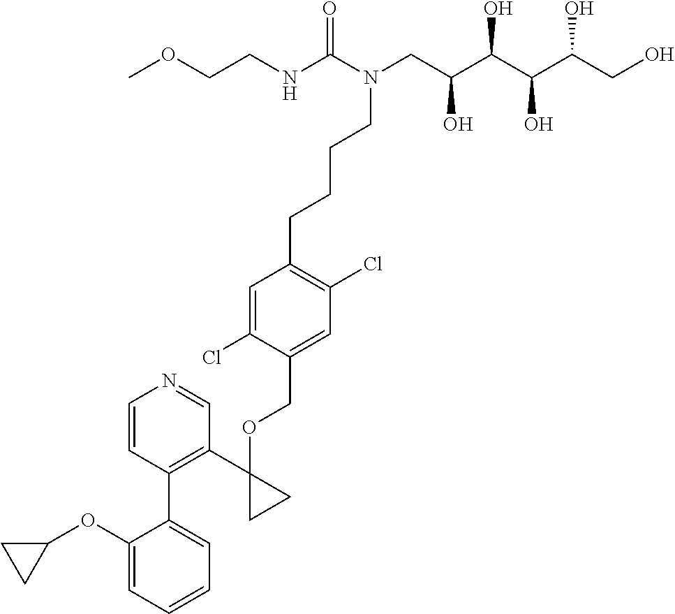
C(C(CN(C(NCCOC)=O)CCCCC1=C(Cl)C=C(COC2(C3=C(C4=CC=CC=C4OC4CC4)C=CN=C3)CC2)C(Cl)=C1)O)(C(C(CO)O)O)O
